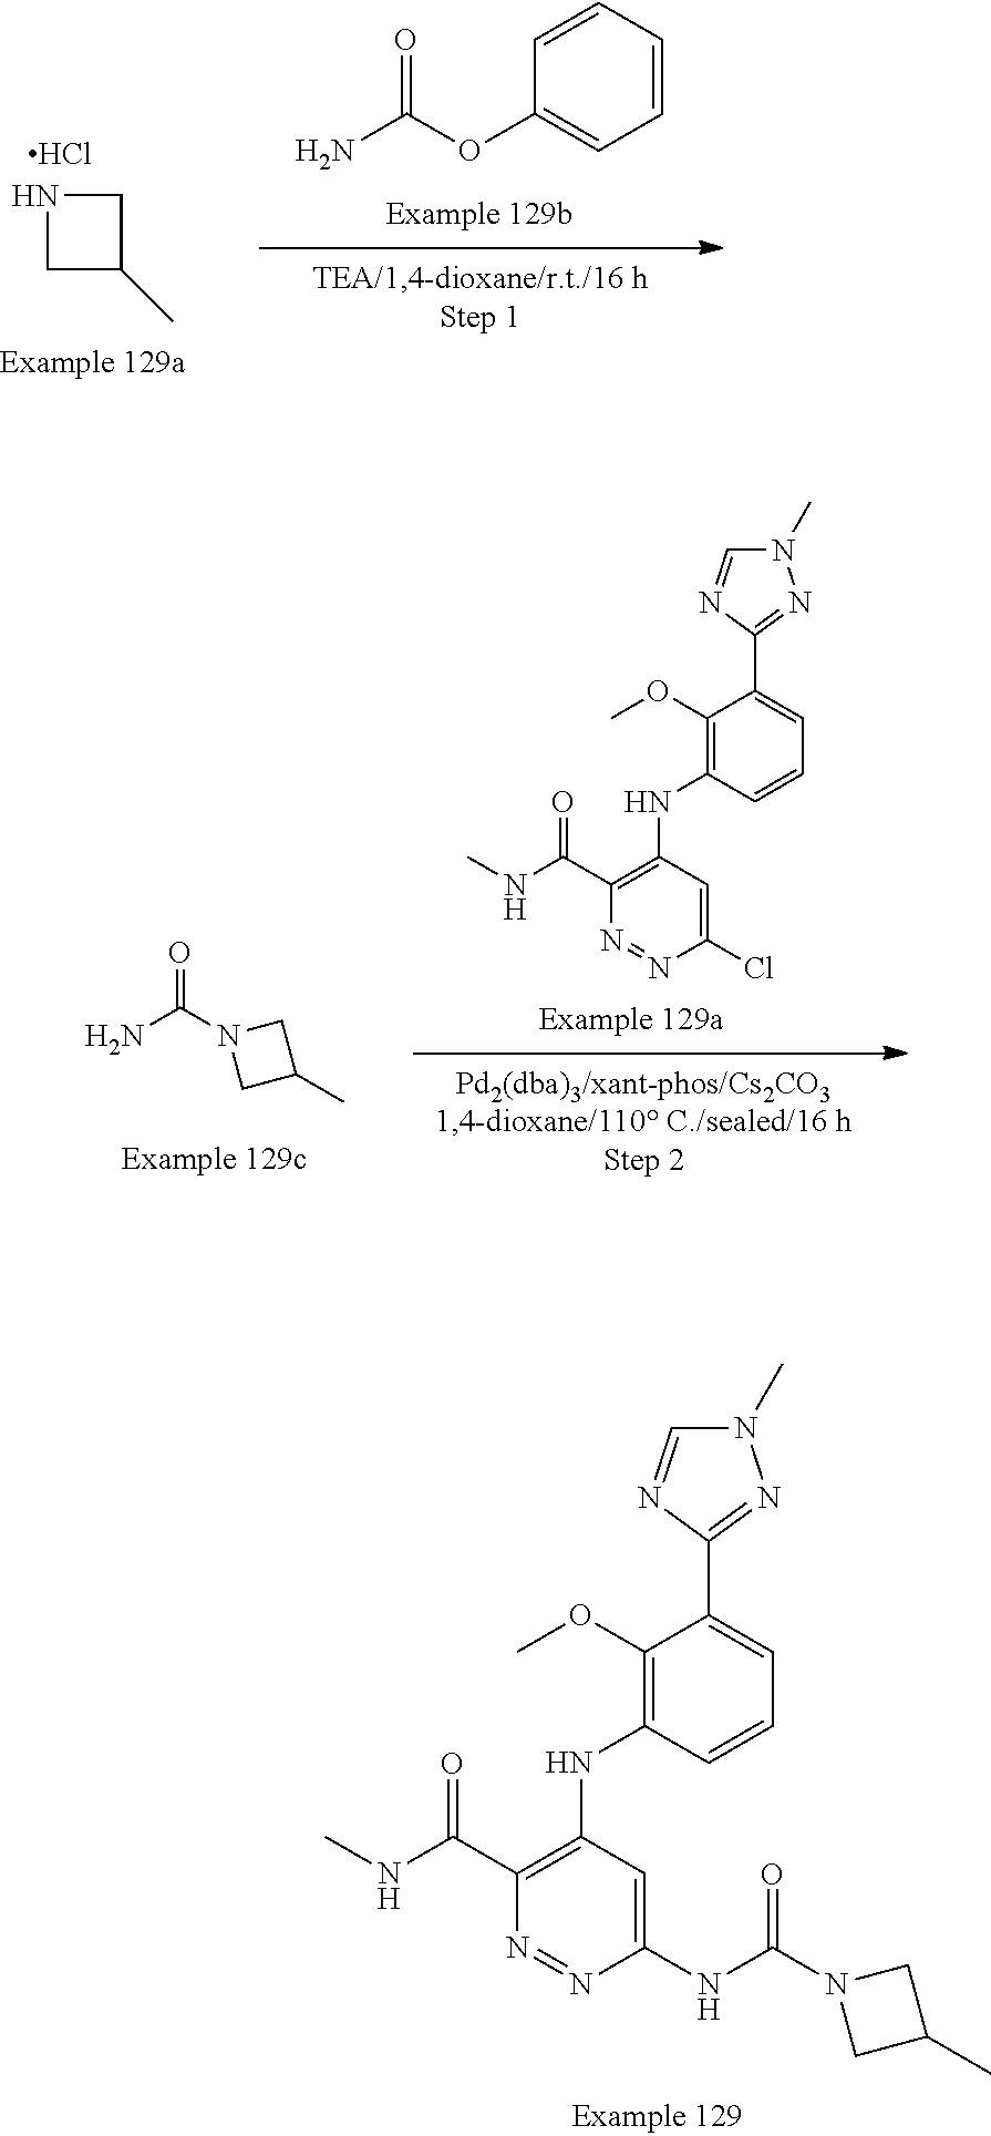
N1CC(C)C1.Cl.C1(OC(N)=O)=CC=CC=C1.N1(C(N)=O)CC(C)C1.N1=NC(Cl)=CC(NC2=C(OC)C(C3=NN(C)C=N3)=CC=C2)=C1C(NC)=O.N1=NC(NC(N2CC(C)C2)=O)=CC(NC2=C(OC)C(C3=NN(C)C=N3)=CC=C2)=C1C(NC)=O
